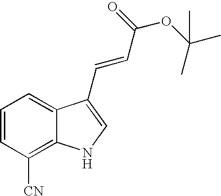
C1=CC([CN])=C2C(=C1)C(C=CC(OC(C)(C)C)=O)=CN2
